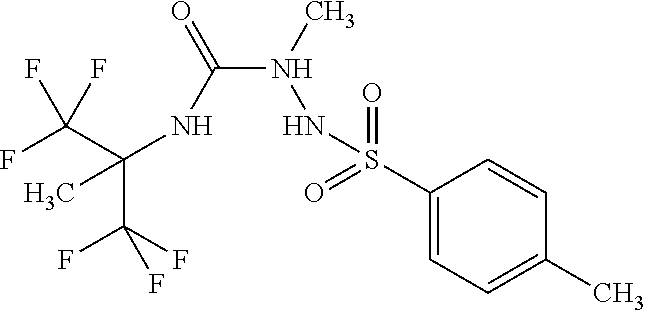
C(C(F)(F)F)(NC(N(NS(C1=CC=C(C)C=C1)(=O)=O)C)=O)(C)C(F)(F)F
